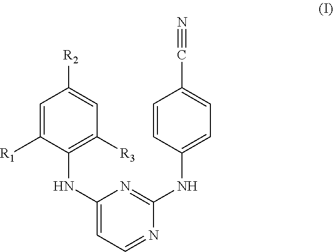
C1=C([R1])C(NC2=CC=NC(NC3=CC=C(C#N)C=C3)=N2)=C([R3])C=C1[R2]
